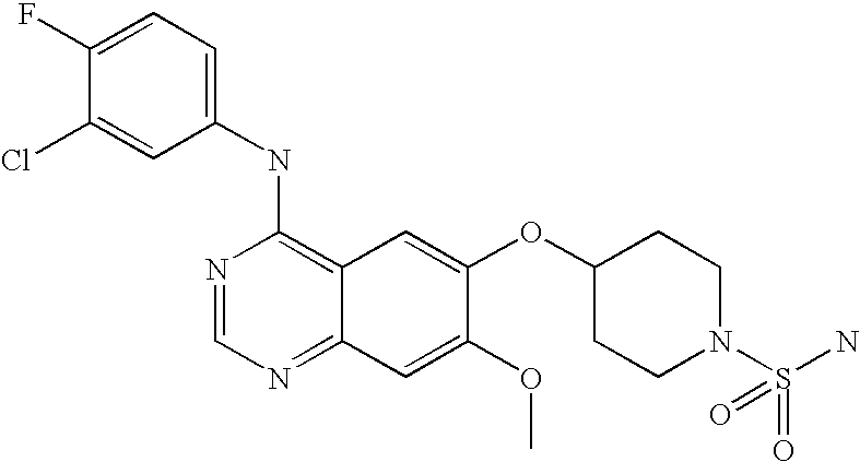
C1(NC2=C3C(=NC=N2)C=C(OC)C(OC2CCN(S(N)(=O)=O)CC2)=C3)=CC=C(F)C(Cl)=C1
